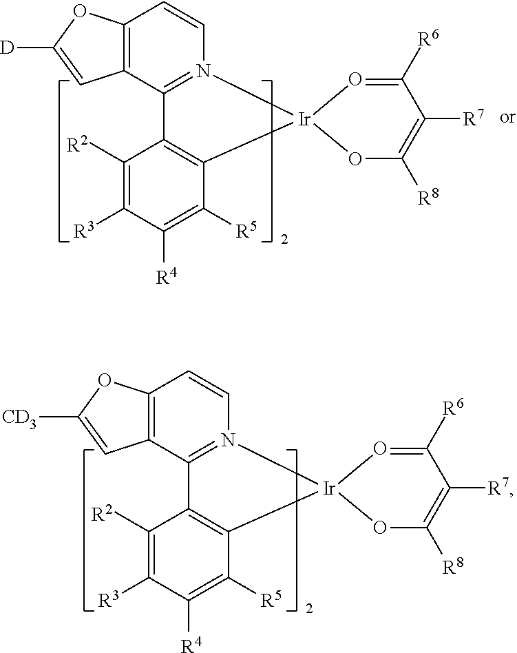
C1([R2])=C([R3])C([R4])=C([R5])C2=C1C1=N([Ir]23O=C([R6])C([R7])=C([R8])O3)C=CC2=C1C=C([D])O2.C1([R2])=C([R3])C([R4])=C([R5])C2=C1C1=N([Ir]23O=C([R6])C([R7])=C([R8])O3)C=CC2=C1C=C([CD3])O2
